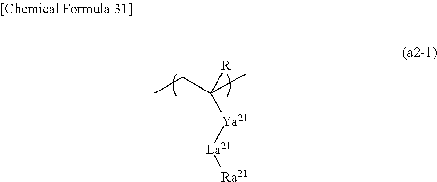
[R]C([Ya21][La21][Ra21])(C)CC
